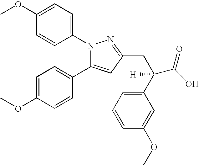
N1(C2=CC=C(OC)C=C2)C(C2=CC=C(OC)C=C2)=CC(CC(C2=CC=CC(OC)=C2)(C(O)=O)[H])=N1
